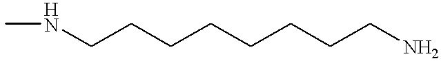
CNCCCCCCCCN
